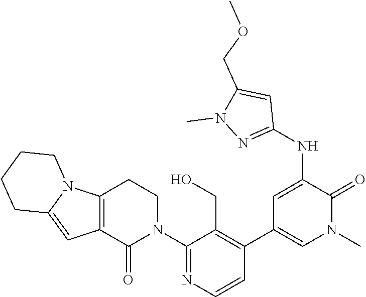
C1(N2CCC3=C(C2=O)C=C2N3CCCC2)=NC=CC(C2=CN(C)C(=O)C(NC3=NN(C)C(COC)=C3)=C2)=C1CO
